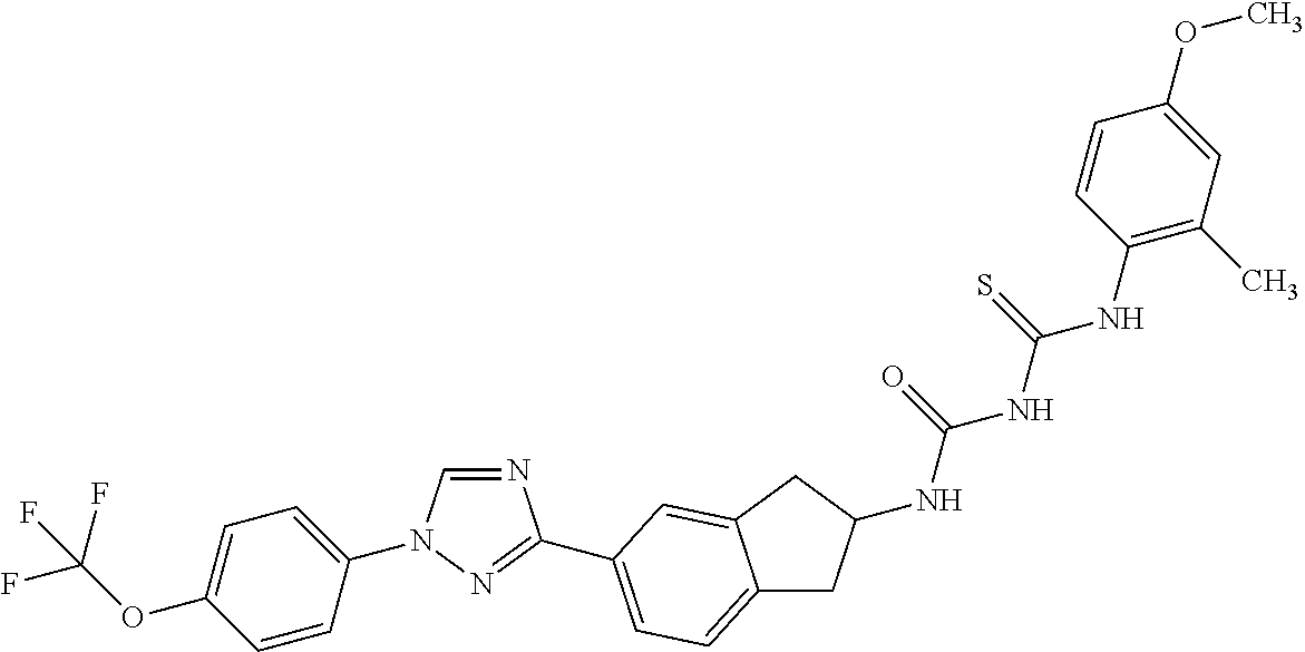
C1=CC(N2C=NC(C3=CC=C4CC(NC(=O)NC(NC5=C(C)C=C(OC)C=C5)=S)CC4=C3)=N2)=CC=C1OC(F)(F)F
